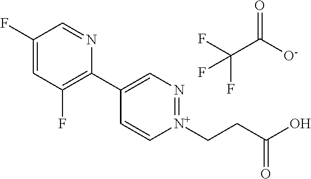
C1(F)=CC(F)=C(C2=CN=[N+](CCC(=O)O)C=C2)N=C1.O=C(C(F)(F)F)[O-]
